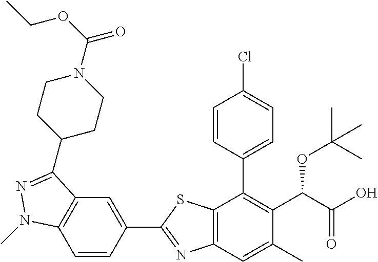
C1=CC(C2=NC3=C(S2)C(C2=CC=C(Cl)C=C2)=C(C(C(O)=O)OC(C)(C)C)C(C)=C3)=CC2=C1N(C)N=C2C1CCN(C(OCC)=O)CC1
